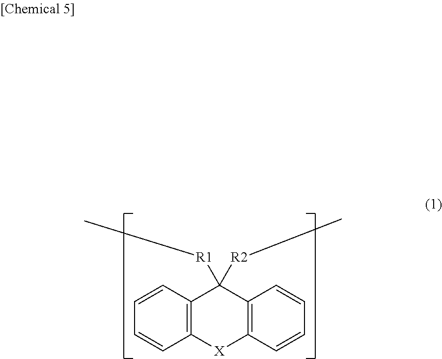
C12=C([X]C3=C(C1([R1]C)[R2]C)C=CC=C3)C=CC=C2
